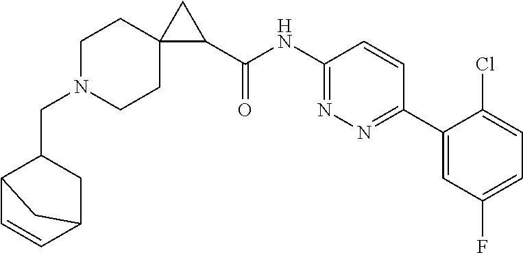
C12C=CC(CC1CN1CCC3(CC1)C(C(NC1=NN=C(C4=CC(F)=CC=C4Cl)C=C1)=O)C3)C2
